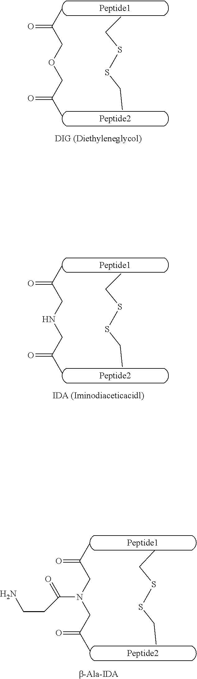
C(C)(COCC(C)=O)=O.CCSSCC.C(C)(CNCC(C)=O)=O.CCSSCC.C(C)(CN(CC(C)=O)C(CCN)=O)=O.CCSSCC
